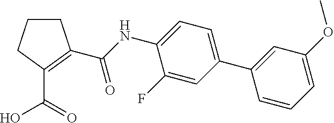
C1CCC(C(O)=O)=C1C(NC1=CC=C(C2=CC(OC)=CC=C2)C=C1F)=O
